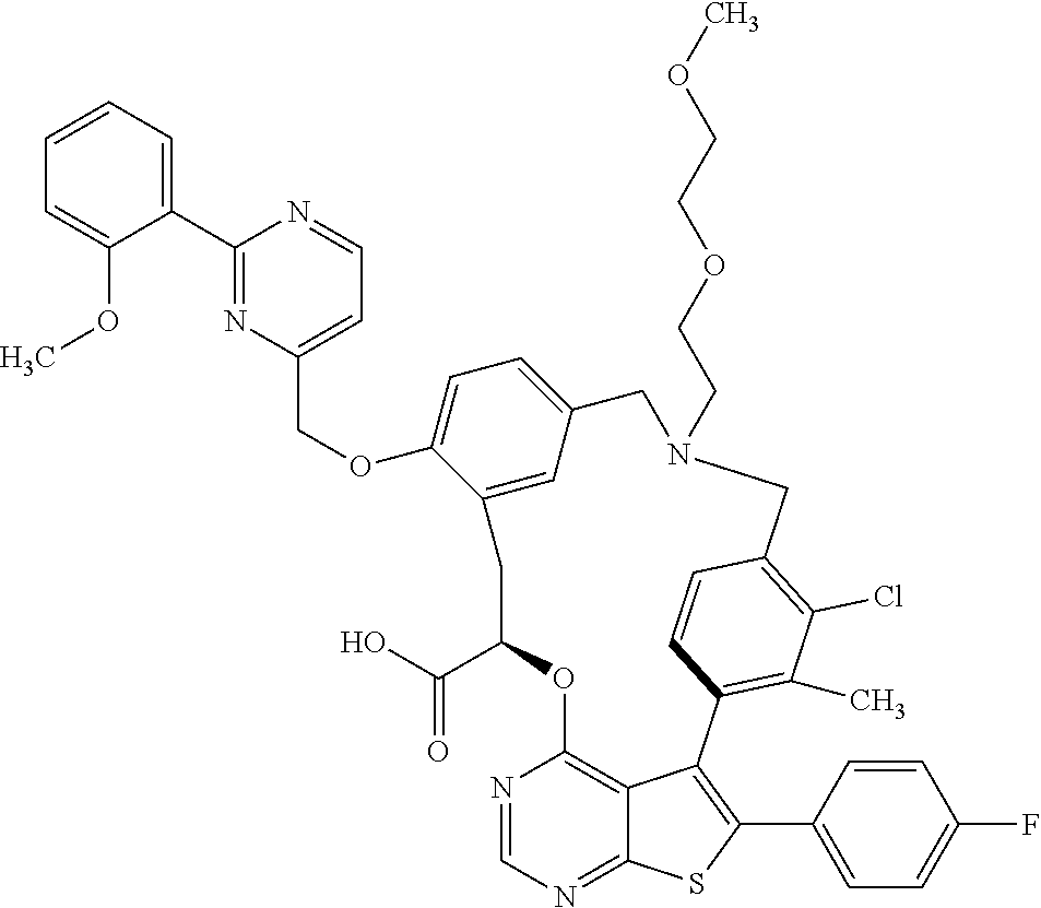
C1=CC=C(C2=NC(COC3=CC=C4C=C3CC(C(=O)O)OC3=C5C(=NC=N3)SC(C3=CC=C(F)C=C3)=C5C3=C(C)C(Cl)=C(C=C3)CN(CCOCCOC)C4)=CC=N2)C(OC)=C1
